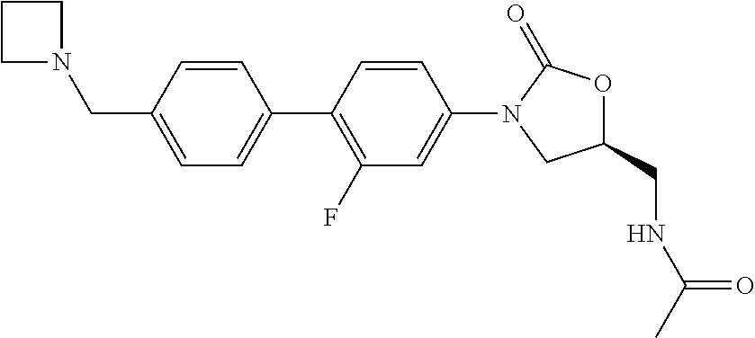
C1=C(C2=C(F)C=C(N3CC(CNC(C)=O)OC3=O)C=C2)C=CC(CN2CCC2)=C1
